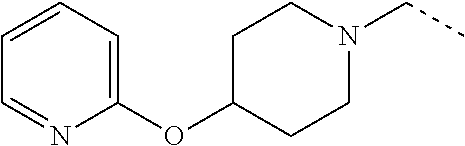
O(C1=CC=CC=N1)C1CCN(CC)CC1
